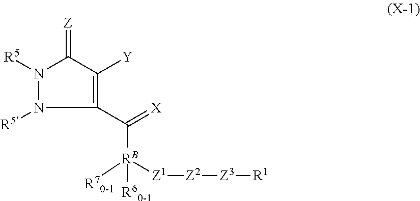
C(C1=C([Y])C(=[Z])N([R5])N1[R5])(=[X])[RB]([R60-1])([R70-1])[Z1][Z2][Z3][R1]
